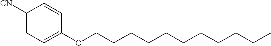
[CN]C1=CC=C(OCCCCCCCCCCC)C=C1
